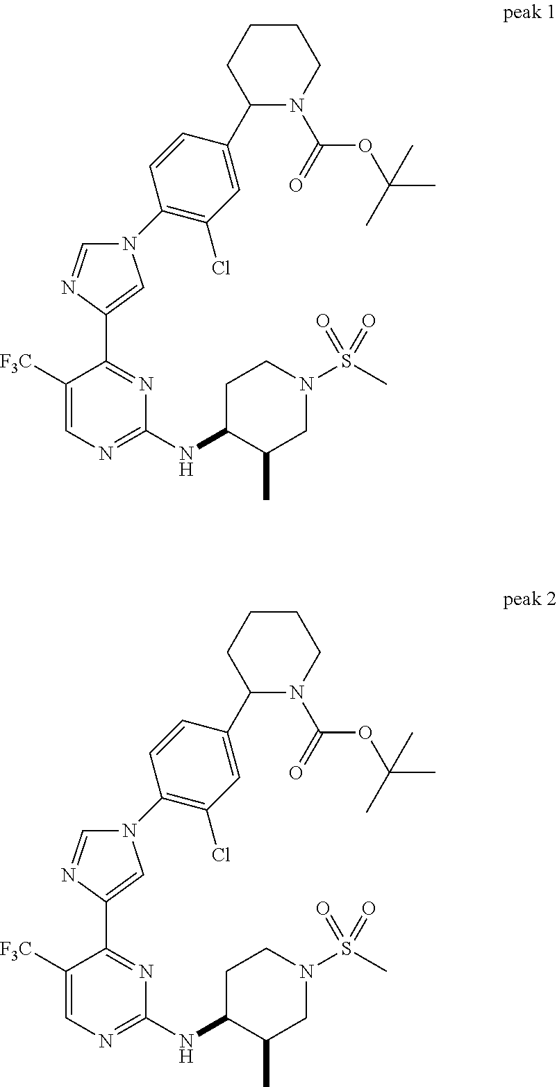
C1(NC2C(C)CN(S(C)(=O)=O)CC2)=NC=C([F3C])C(C2=CN(C3=C(Cl)C=C(C4N(C(=O)OC(C)(C)C)CCCC4)C=C3)C=N2)=N1.C1(NC2C(C)CN(S(C)(=O)=O)CC2)=NC=C([F3C])C(C2=CN(C3=C(Cl)C=C(C4N(C(=O)OC(C)(C)C)CCCC4)C=C3)C=N2)=N1
